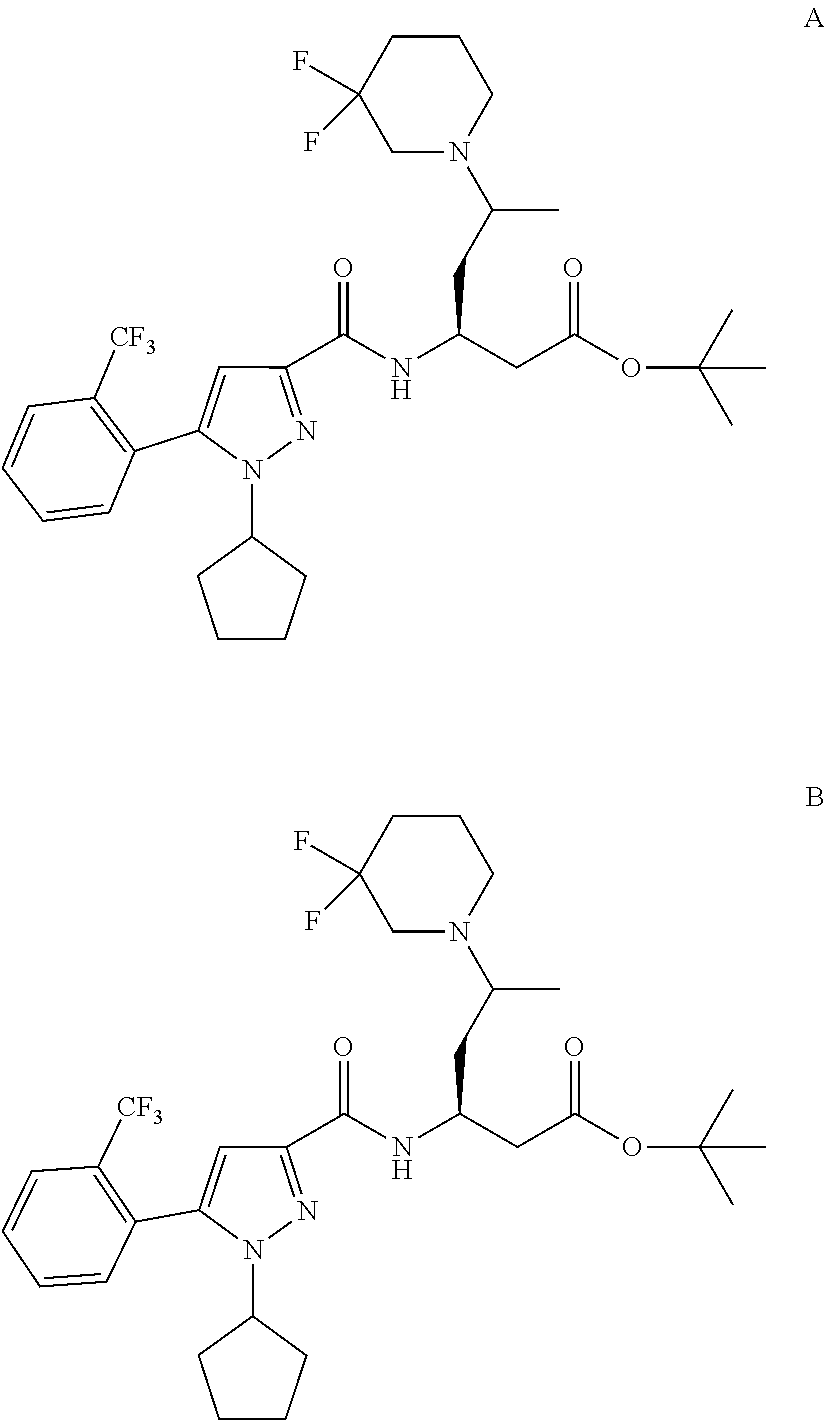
C(C(NC(C1=NN(C2CCCC2)C(C2=C([CF3])C=CC=C2)=C1)=O)CC(OC(C)(C)C)=O)C(N1CC(F)(F)CCC1)C.C(C(NC(C1=NN(C2CCCC2)C(C2=C([CF3])C=CC=C2)=C1)=O)CC(OC(C)(C)C)=O)C(N1CC(F)(F)CCC1)C
